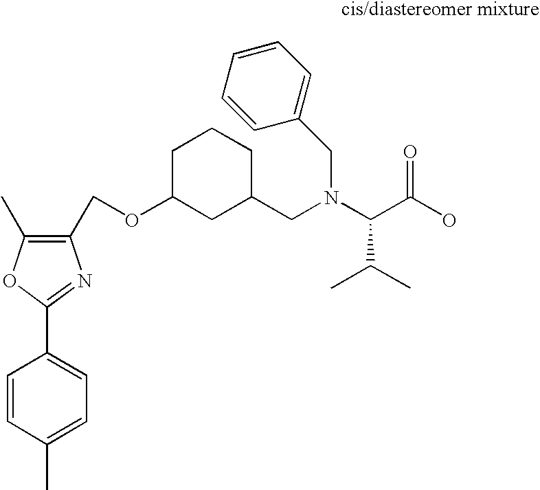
C1(COC2CC(CN(C(C(O)=O)C(C)C)CC3=CC=CC=C3)CCC2)=C(C)OC(C2=CC=C(C)C=C2)=N1
